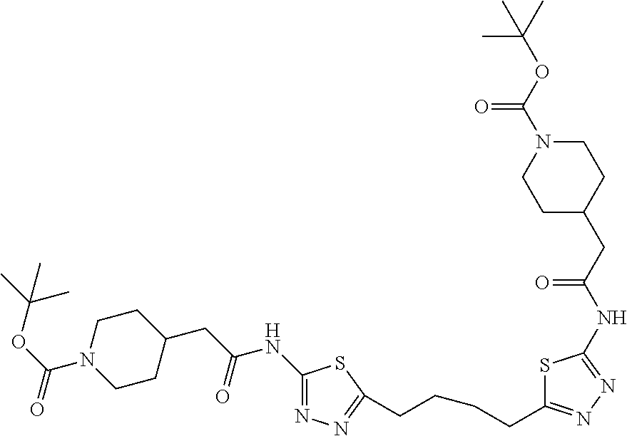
C1(NC(CC2CCN(C(OC(C)(C)C)=O)CC2)=O)=NN=C(CCCCC2=NN=C(NC(CC3CCN(C(OC(C)(C)C)=O)CC3)=O)S2)S1
